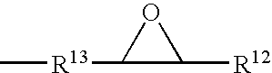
C[R13]C1C([R12])O1
